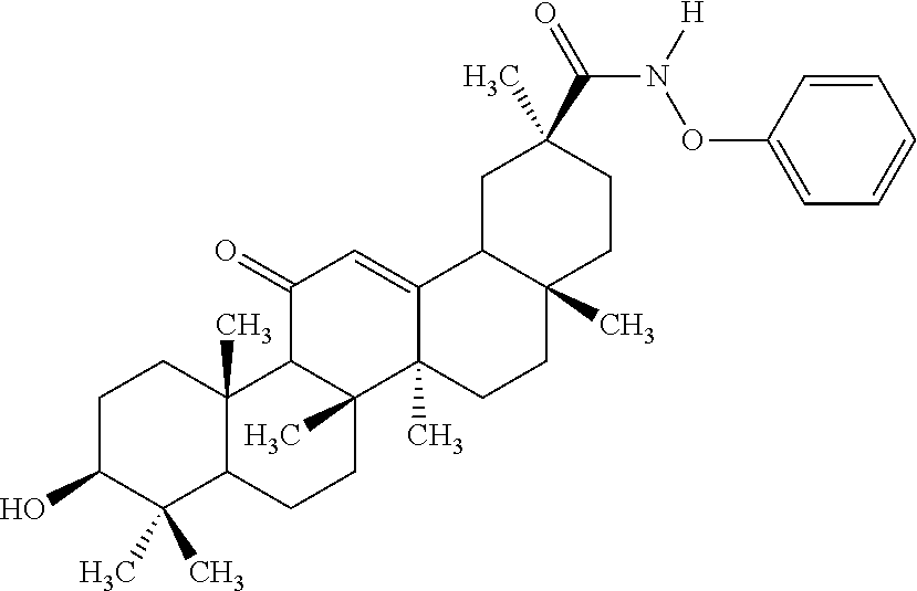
C1C(O)C(C)(C)C2C(C)(C1)C1C(C)(CC2)C2(C)C(=CC1=O)C1C(C)(CC2)CCC(C)(C(=O)N([H])OC2=CC=CC=C2)C1
